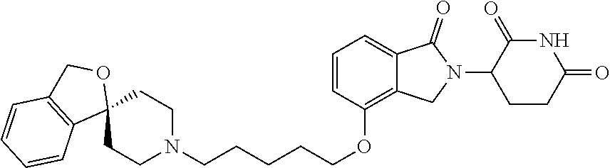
C(CCCCOC1=C2C(=CC=C1)C(=O)N(C1CCC(=O)NC1=O)C2)N1CCC2(CC1)OCC1=C2C=CC=C1
